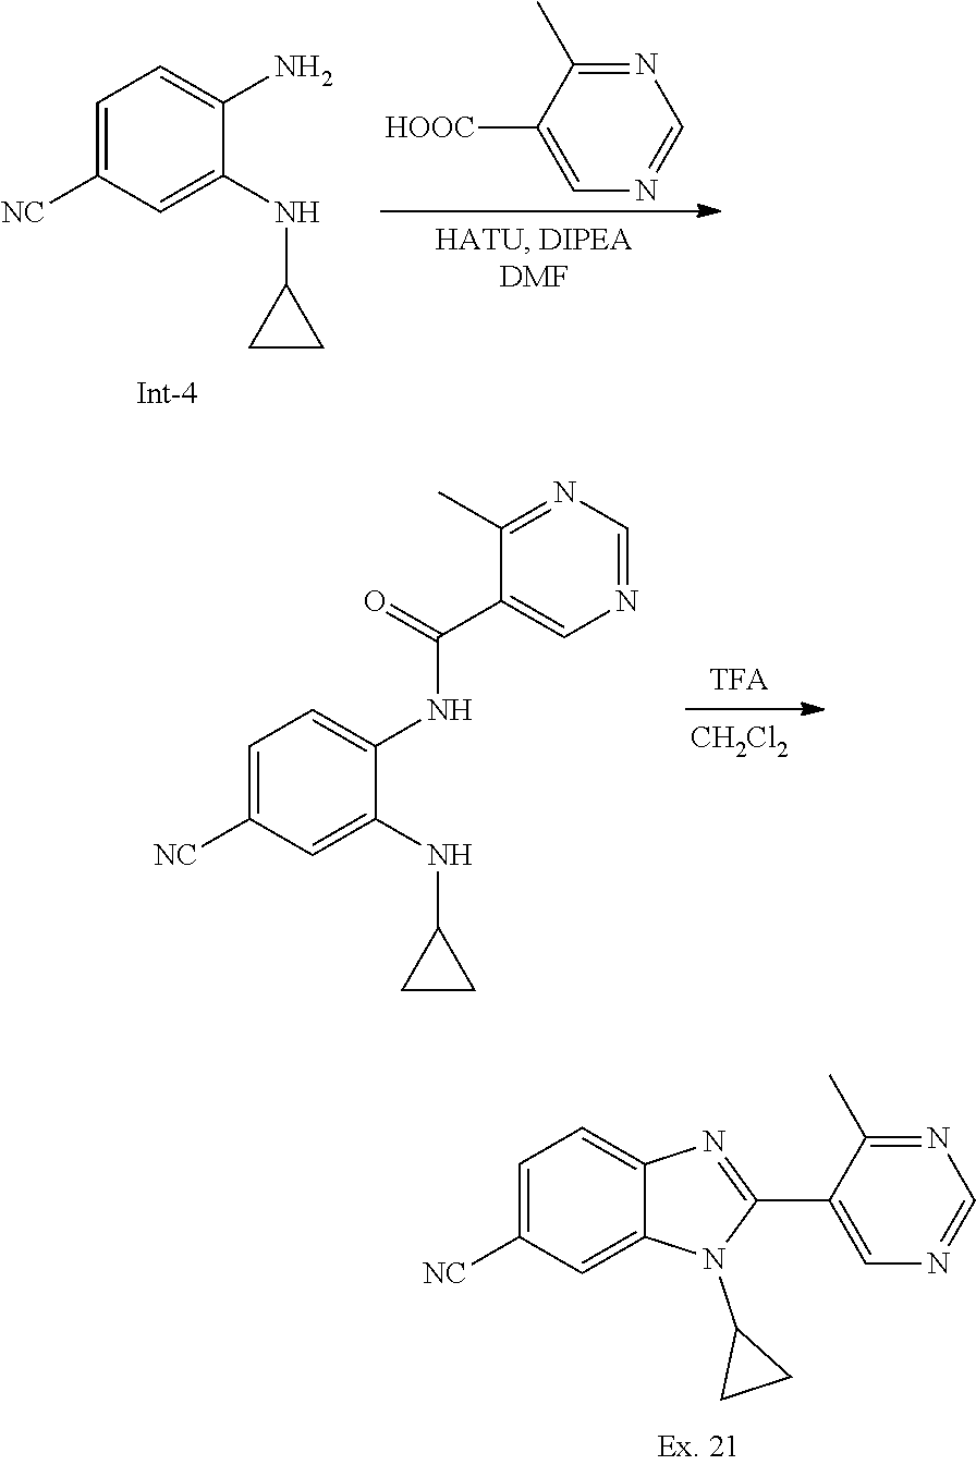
C1=C([HOOC])C(C)=NC=N1.C1=C([NC])C=C(NC2CC2)C(N)=C1.[CH2Cl2].C1=C([NC])C=C(NC2CC2)C(NC(C2=CN=CN=C2C)=O)=C1.C1=C([NC])C=C2C(=C1)N=C(C1=CN=CN=C1C)N2C1CC1
